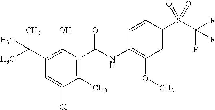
C1(C(C)(C)C)=C(O)C(C(NC2=C(OC)C=C(S(C(F)(F)F)(=O)=O)C=C2)=O)=C(C)C(Cl)=C1
